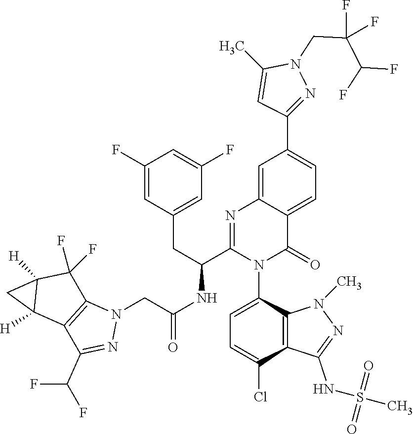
C1(F)=CC(CC(C2=NC3=CC(C4=NN(CC(C(F)F)(F)F)C(C)=C4)=CC=C3C(=O)N2C2=CC=C(Cl)C3=C2N(C)N=C3NS(=O)(=O)C)NC(CN2C3=C(C(C(F)F)=N2)C2([H])C([H])(C3(F)F)C2)=O)=CC(F)=C1
